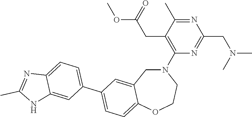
N1=C(C)C(CC(OC)=O)=C(N2CC3=CC(C4=CC=C5C(=C4)NC(C)=N5)=CC=C3OCC2)N=C1CN(C)C
